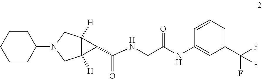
C(C(NC1=CC(C(F)(F)F)=CC=C1)=O)NC(C1C2([H])CN(C3CCCCC3)CC21[H])=O
